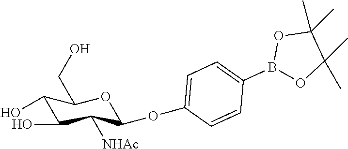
C1(O)C(O)C([NHAc])C(OC2=CC=C(B3OC(C)(C)C(C)(C)O3)C=C2)OC1CO
